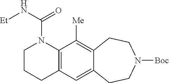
C1CCC2=C(C([Me])=C3C(=C2)CCN([Boc])CC3)N1C(=O)N[Et]
